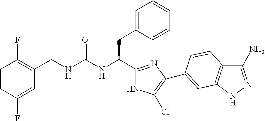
C(NC(CC1=CC=CC=C1)C1=NC(C2=CC3=C(C(N)=NN3)C=C2)=C(Cl)N1)(=O)NCC1=C(F)C=CC(F)=C1
